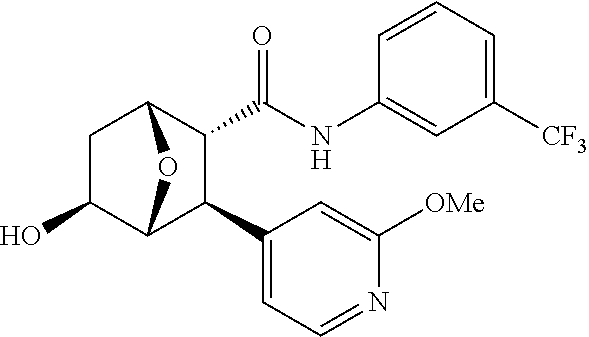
OC1CC2C(C(NC3=CC([CF3])=CC=C3)=O)C(C3=CC=NC([OMe])=C3)C1O2
